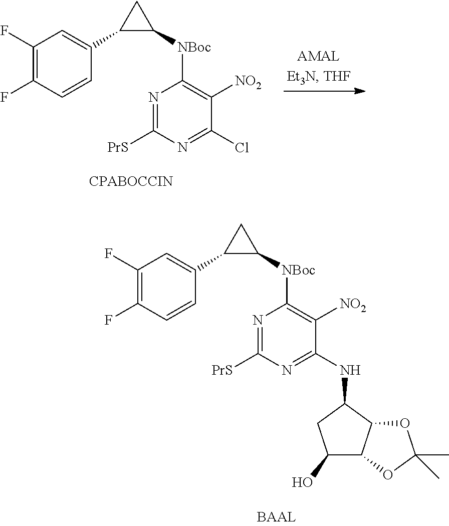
N1=C([PrS])N=C(NC2C3C(C(O)C2)OC(C)(C)O3)C([NO2])=C1[NBoc]C1CC1C1=CC(F)=C(F)C=C1.N1=C([PrS])N=C(Cl)C([NO2])=C1[NBoc]C1CC1C1=CC(F)=C(F)C=C1
